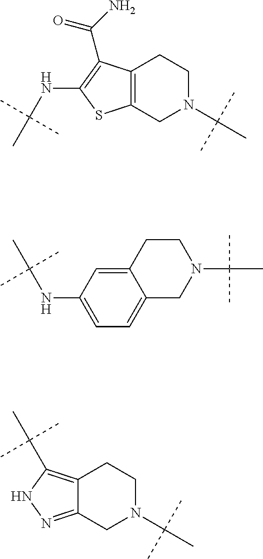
C1N(C(C)(C)C)CC2=C(C1)C(C(N)=O)=C(NC(C)(C)C)S2.C1N(C(C)(C)C)CC2=NNC(C(C)(C)C)=C2C1.C1N(C(C)(C)C)CC2=CC=C(NC(C)(C)C)C=C2C1
